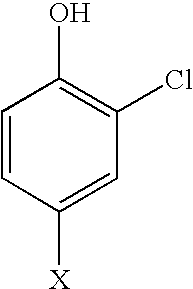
C1=CC([X])=CC(Cl)=C1O
